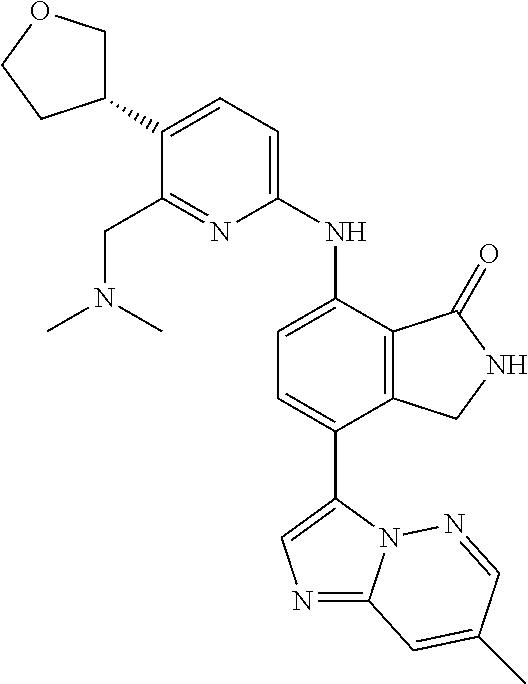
C1(C2COCC2)=CC=C(NC2=CC=C(C3=CN=C4N3N=CC(C)=C4)C3=C2C(=O)NC3)N=C1CN(C)C
